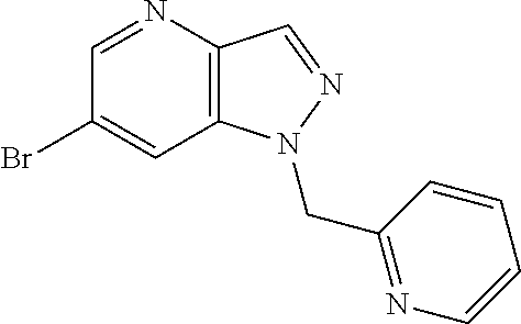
C1(Br)=CC2=C(C=NN2CC2=NC=CC=C2)N=C1
